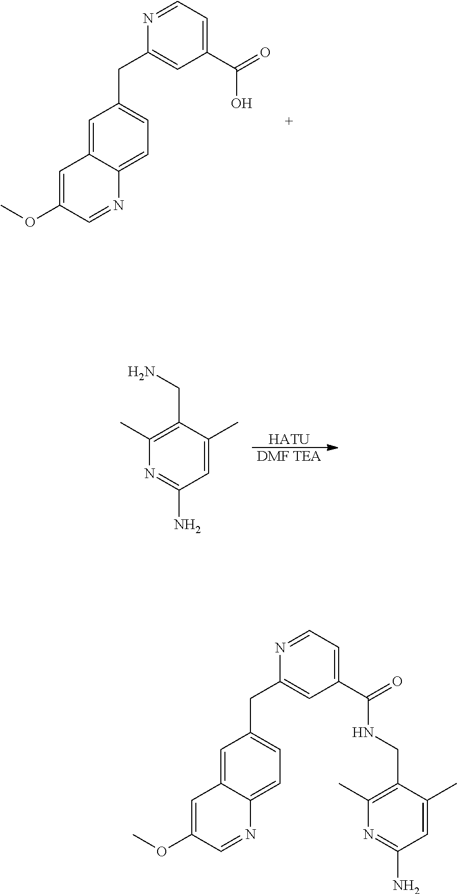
C1=C2C(=CC=C1CC1=CC(C(O)=O)=CC=N1)N=CC(OC)=C2.[HATU].[DMF TEA].C1=C(C)C(CN)=C(C)N=C1N.C1=C2C(=CC=C1CC1=CC(C(NCC3=C(C)N=C(N)C=C3C)=O)=CC=N1)N=CC(OC)=C2
